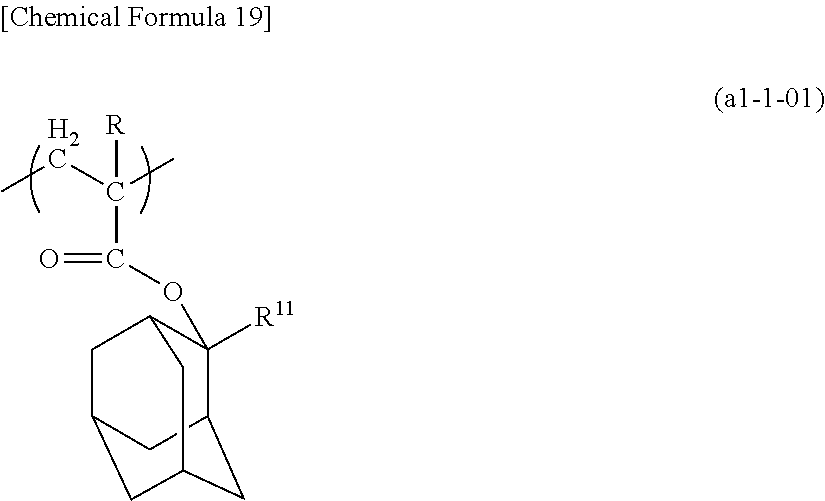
CCC(C)(C(OC1([R11])C2CC3CC(CC1C3)C2)=O)[R]
